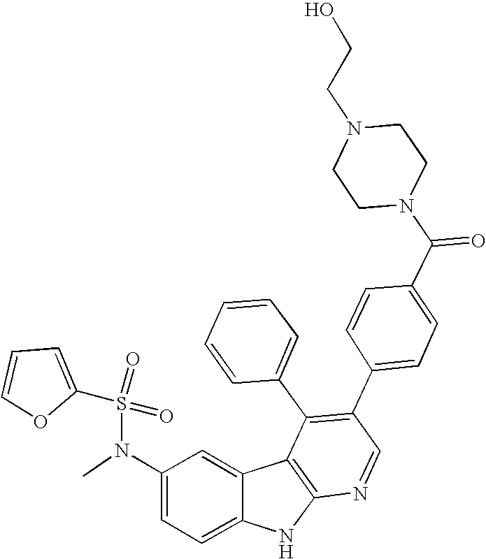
N(C1=CC=C2C(=C1)C1=C(N2)N=CC(C2=CC=C(C(N3CCN(CCO)CC3)=O)C=C2)=C1C1=CC=CC=C1)(C)S(=O)(=O)C1=CC=CO1
